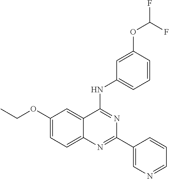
C1(OCC)=CC=C2C(=C1)C(NC1=CC=CC(OC(F)F)=C1)=NC(C1=CN=CC=C1)=N2
